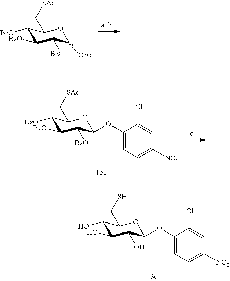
C1([BzO])C([BzO])C([BzO])C(OC2=CC=C([NO2])C=C2Cl)OC1C[SAc].C1(O)C(O)C(O)C(OC2=CC=C([NO2])C=C2Cl)OC1CS.C1([BzO])C([BzO])C([BzO])C([OAc])OC1C[SAc]
